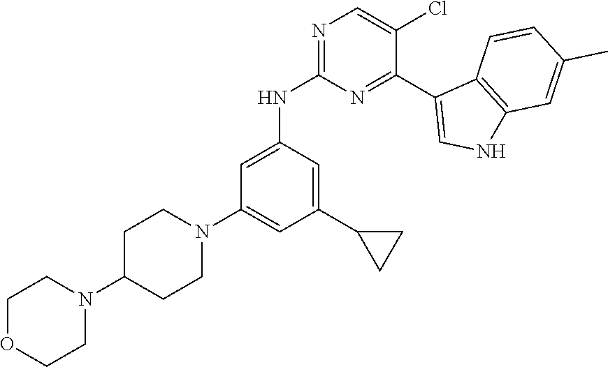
N1=C(NC2=CC(N3CCC(N4CCOCC4)CC3)=CC(C3CC3)=C2)N=C(C2=CNC3=C2C=CC(C)=C3)C(Cl)=C1
